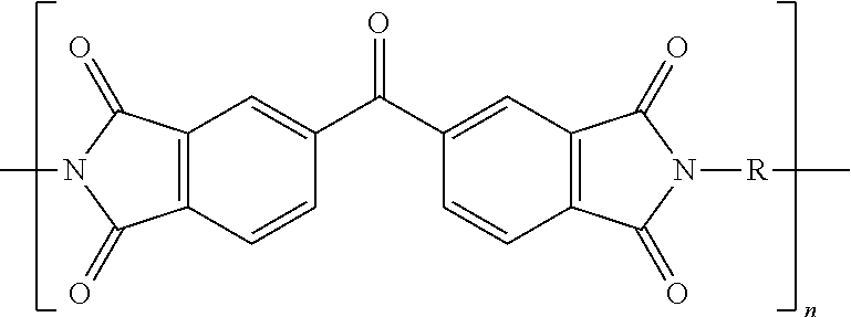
C12=C(C=CC(C(C3=CC4=C(C=C3)C(=O)N([R]C)C4=O)=O)=C1)C(=O)N(C)C2=O
